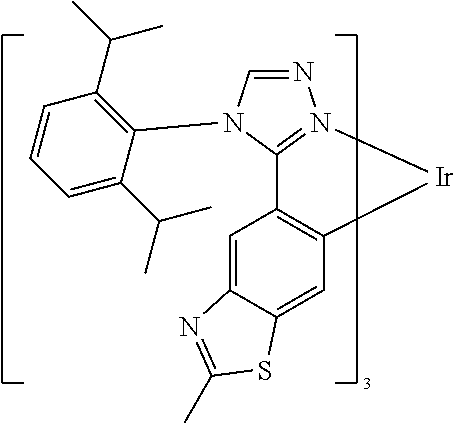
N1=CN(C2=C(C(C)C)C=CC=C2C(C)C)C2=N1[Ir]C1=C2C=C2C(=C1)SC(C)=N2
